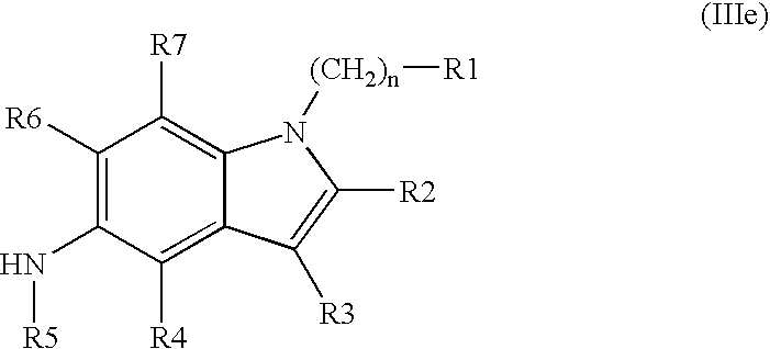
C1([R6])=C(N[R5])C([R4])=C2C(=C1[R7])N([(CH2)n][R1])C([R2])=C2[R3]
